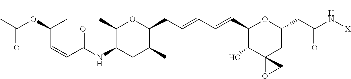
C1(C)C(NC(=O)C=CC(C)OC(=O)C)CC(C)C(CC=C(C)C=CC2C(O)C3(CC(CC(=O)N[X])O2)OC3)O1
